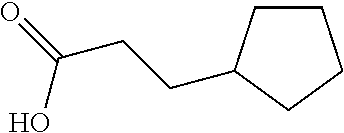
C1CC(CCC(=O)O)CC1
